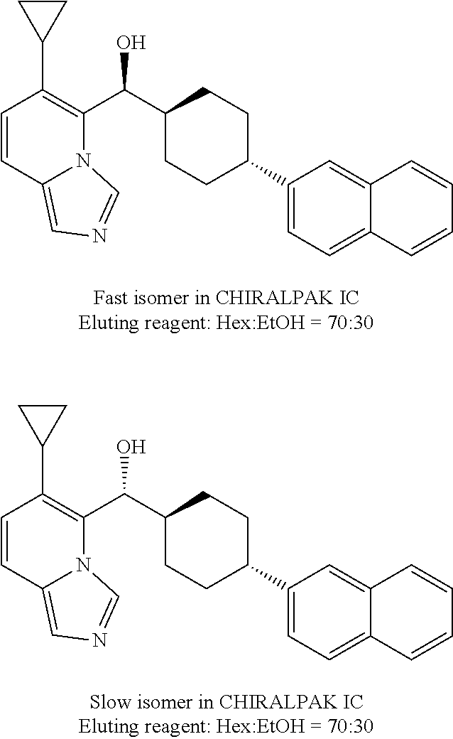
C1=CC2=CN=CN2C(C(C2CCC(C3=CC=C4C(=C3)C=CC=C4)CC2)O)=C1C1CC1.C1=CC2=CN=CN2C(C(C2CCC(C3=CC=C4C(=C3)C=CC=C4)CC2)O)=C1C1CC1
